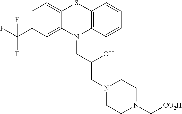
C1=C(C(F)(F)F)C=C2C(=C1)SC1=C(N2CC(CN2CCN(C[CO2H])CC2)O)C=CC=C1
